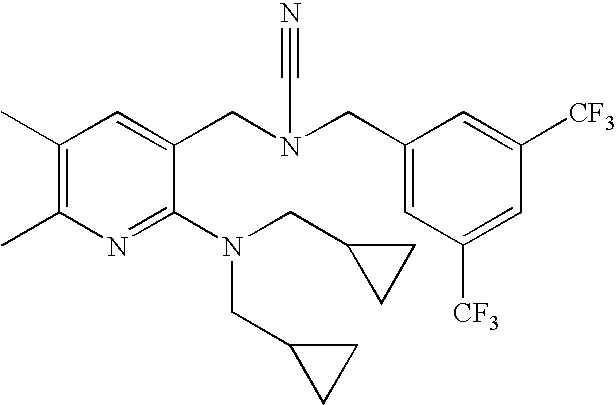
C1(C)=C(C)C=C(CN(CC2=CC([CF3])=CC([CF3])=C2)C#N)C(N(CC2CC2)CC2CC2)=N1
